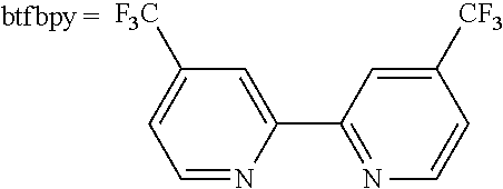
C1(C2=NC=CC([CF3])=C2)=CC([CF3])=CC=N1
